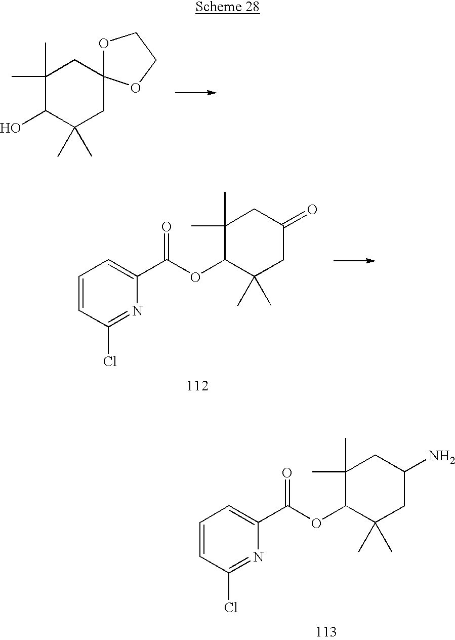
C1(C)(C)C(O)C(C)(C)CC2(C1)OCCO2.C1(C)(C)C(OC(=O)C2=CC=CC(Cl)=N2)C(C)(C)CC(N)C1.C1(C)(C)C(OC(=O)C2=CC=CC(Cl)=N2)C(C)(C)CC(=O)C1
